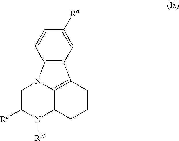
C1=CC2=C(C3=C4C(CCC3)N([RN])C([Rc])CN24)C=C1[Ra]
